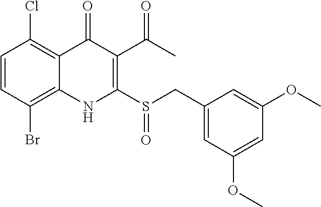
C1=CC(Br)=C2C(=C1Cl)C(=O)C(C(C)=O)=C(S(CC1=CC(OC)=CC(OC)=C1)=O)N2
